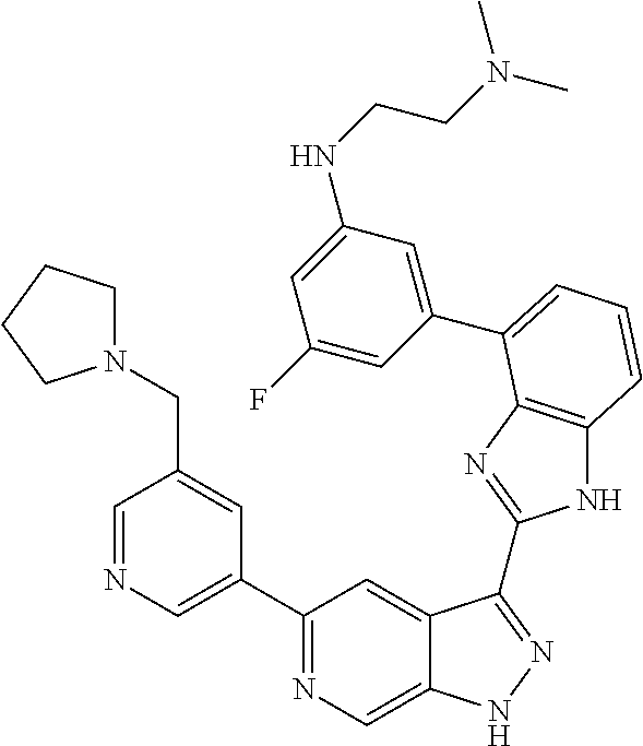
C1=NC=C(C2=NC=C3C(=C2)C(C2=NC4=C(N2)C=CC=C4C2=CC(NCCN(C)C)=CC(F)=C2)=NN3)C=C1CN1CCCC1
